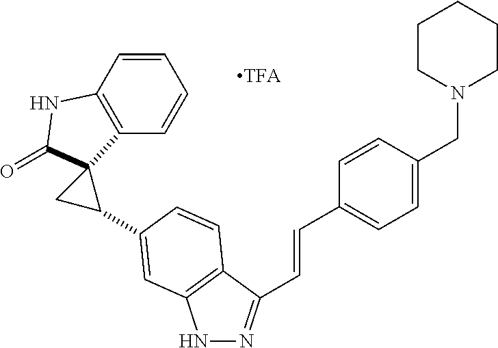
N1N=C(C=CC2=CC=C(CN3CCCCC3)C=C2)C2=C1C=C(C1C3(C4=C(C=CC=C4)NC3=O)C1)C=C2
